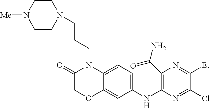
C12=CC=C(NC3=C(C(N)=O)N=C([Et])C(Cl)=N3)C=C1OCC(=O)N2CCCN1CCN([Me])CC1
